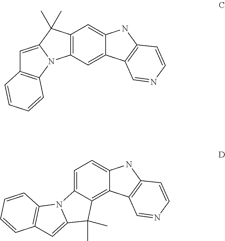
C12=C(C=C3C(=C1)NC1=C3C=NC=C1)N1C(=CC3=C1C=CC=C3)C2(C)C.C1=C2C(=C3C(=C1)NC1=C3C=NC=C1)C(C)(C)C1=CC3=C(N21)C=CC=C3
